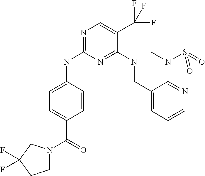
C1=CC(NC2=NC=C(C(F)(F)F)C(NCC3=CC=CN=C3N(C)S(=O)(C)=O)=N2)=CC=C1C(=O)N1CCC(F)(F)C1
